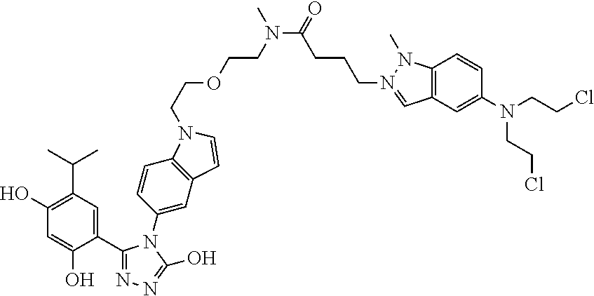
C1(O)=C(C(C)C)C=C(C2=NN=C(O)N2C2=CC3=C(C=C2)N(CCOCCN(C)C(CCCN2=CC4=C(N2C)C=CC(N(CCCl)CCCl)=C4)=O)C=C3)C(O)=C1
